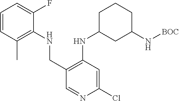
C1(Cl)=CC(NC2CCCC(N[BOC])C2)=C(CNC2=C(C)C=CC=C2F)C=N1
